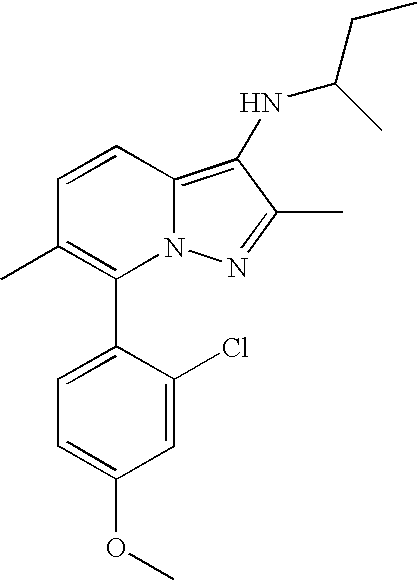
C1=CC2=C(NC(CC)C)C(C)=NN2C(C2=CC=C(OC)C=C2Cl)=C1C
